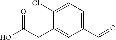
C1=C(Cl)C(CC(O)=O)=CC(C=O)=C1
